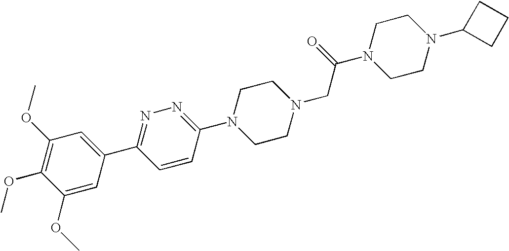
C1(OC)=CC(C2=NN=C(N3CCN(CC(N4CCN(C5CCC5)CC4)=O)CC3)C=C2)=CC(OC)=C1OC
